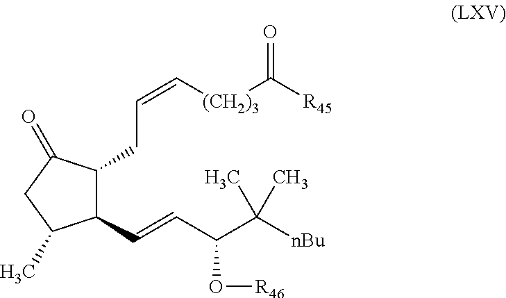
C1(C=CC(C([nBu])(C)C)O[R46])C(CC=C[(CH2)3]C([R45])=O)C(=O)CC1C
